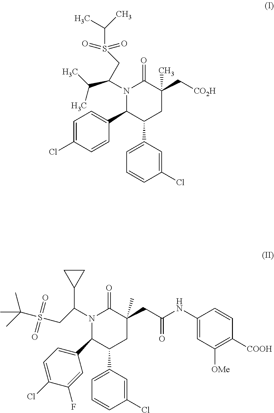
C1=C(Cl)C=CC(C2C(C3=CC=CC(Cl)=C3)CC(C[CO2H])(C)C(=O)N2C(CS(C(C)C)(=O)=O)C(C)C)=C1.C1(C2C(C3=CC=CC(Cl)=C3)CC(CC(NC3=CC([OMe])=C([COOH])C=C3)=O)(C)C(=O)N2C(CS(C(C)(C)C)(=O)=O)C2CC2)=CC=C(Cl)C(F)=C1
